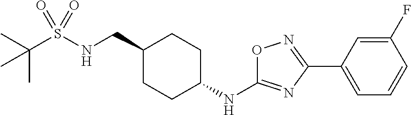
C1(CNS(C(C)(C)C)(=O)=O)CCC(NC2=NC(C3=CC=CC(F)=C3)=NO2)CC1
